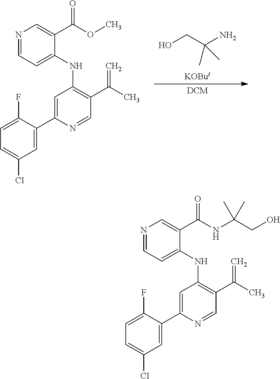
OCC(N)(C)C.[DCM].N1=CC=C(NC2=C(C(C)=C)C=NC(C3=CC(Cl)=CC=C3F)=C2)C(C(OC)=O)=C1.N1=CC=C(NC2=C(C(C)=C)C=NC(C3=CC(Cl)=CC=C3F)=C2)C(C(NC(CO)(C)C)=O)=C1
